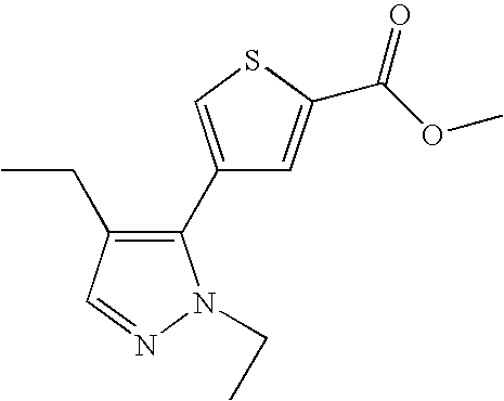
C1(C2=C(CC)C=NN2CC)=CSC(C(OC)=O)=C1
